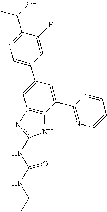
N1=C(C(C)O)C(F)=CC(C2=CC3=C(C(C4=NC=CC=N4)=C2)NC(NC(NCC)=O)=N3)=C1
